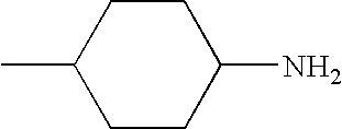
C1CC(C)CCC1N
